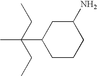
C1CCC(N)CC1C(C)(CC)CC
